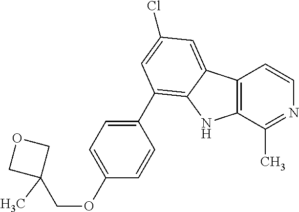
C12=C(C(C)=NC=C1)NC1=C(C3=CC=C(OCC4(C)COC4)C=C3)C=C(Cl)C=C21
